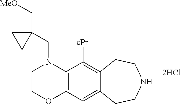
C1COC2=C(N1CC1(C[OMe])CC1)C([cPr])=C1C(=C2)CCNCC1.[2HCl]
